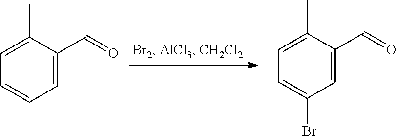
C1=C(C=O)C(C)=CC=C1.C1=C(C=O)C(C)=CC=C1Br
